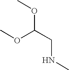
COC(CNC)OC
